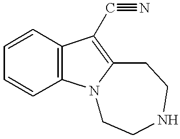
C1=CC2=C(C=C1)C(C#N)=C1N2CCNCC1
